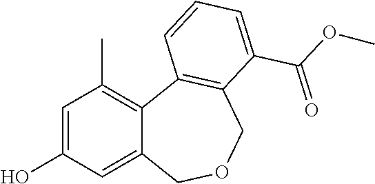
C1=C(O)C=C2C(=C1C)C1=C(COC2)C(C(OC)=O)=CC=C1
